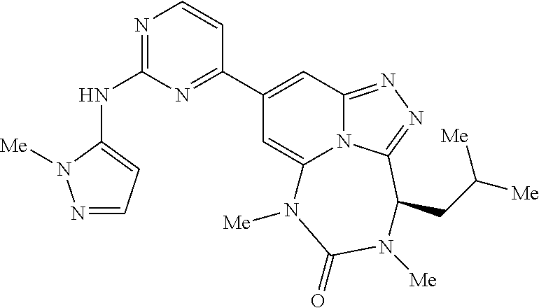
N1=CC=C(NC2=NC=CC(C3=CC4=NN=C5N4C(=C3)N([Me])C(=O)N([Me])C5CC([Me])[Me])=N2)N1[Me]
